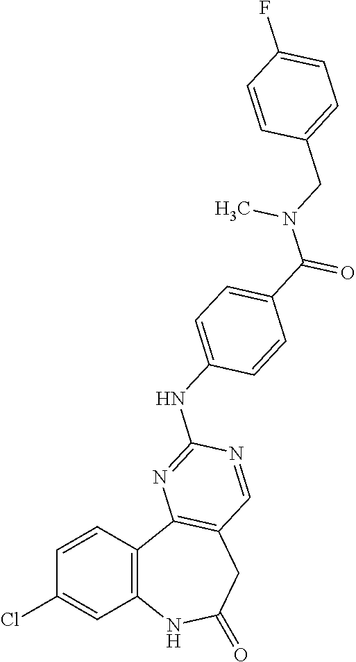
C1=CC2=C(C=C1Cl)NC(=O)CC1=C2N=C(NC2=CC=C(C(N(CC3=CC=C(F)C=C3)C)=O)C=C2)N=C1
